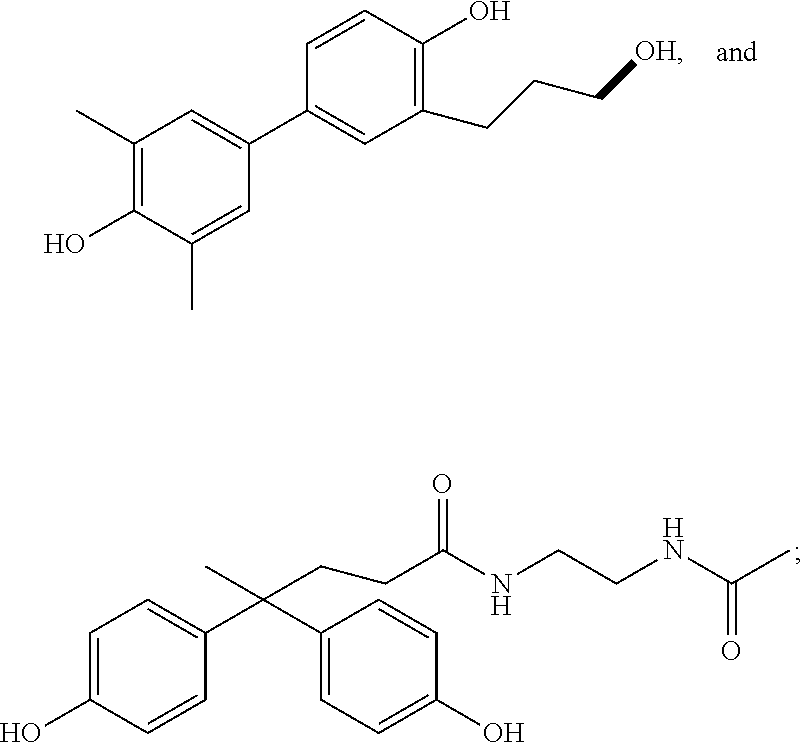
C1=C(O)C=CC(C(C2=CC=C(O)C=C2)(CCC(NCCNC(C)=O)=O)C)=C1.C1(C)=C(O)C(C)=CC(C2=CC(CCC[OH])=C(O)C=C2)=C1
